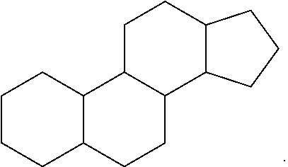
C1CCC2C(C1)C1C(CC2)C2C(CC1)CCC2
